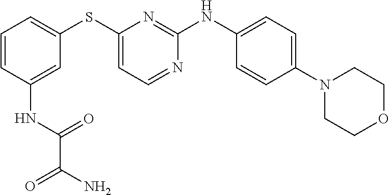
C1=CC(NC(=O)C(N)=O)=CC(SC2=CC=NC(NC3=CC=C(N4CCOCC4)C=C3)=N2)=C1
